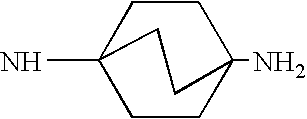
C1CC2(N)CCC1(N)CC2
